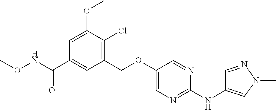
C1(COC2=CN=C(NC3=CN(C)N=C3)N=C2)=C(Cl)C(OC)=CC(C(NOC)=O)=C1
